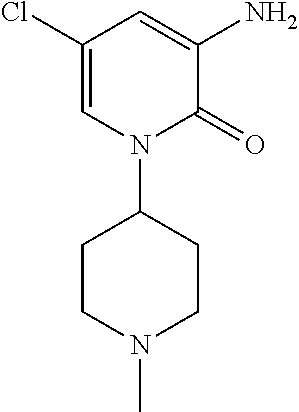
C1(Cl)=CN(C2CCN(C)CC2)C(=O)C(N)=C1
